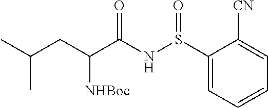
C1(S(NC(C(CC(C)C)[NHBoc])=O)=O)=CC=CC=C1[CN]
